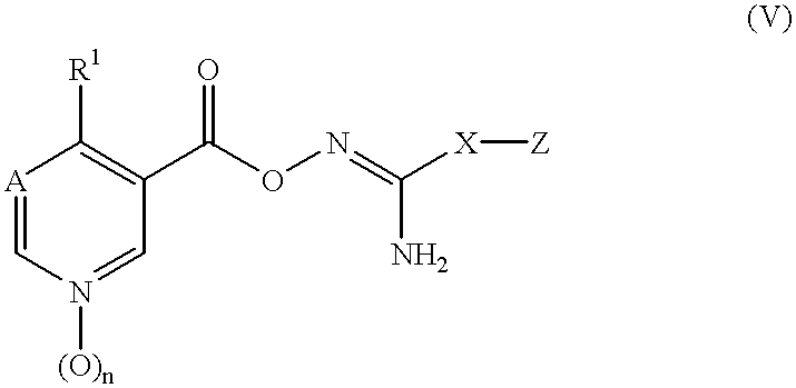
[A]1=CN([(O)n])=CC(C(ON=C([X][Z])N)=O)=C1[R1]
